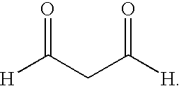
[H]C(CC([H])=O)=O
